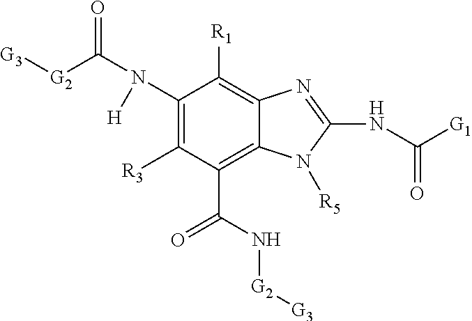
C1(N(C([G2][G3])=O)[H])=C([R3])C(C(N[G2][G3])=O)=C2C(=C1[R1])N=C(NC(=O)[G1])N2[R5]
